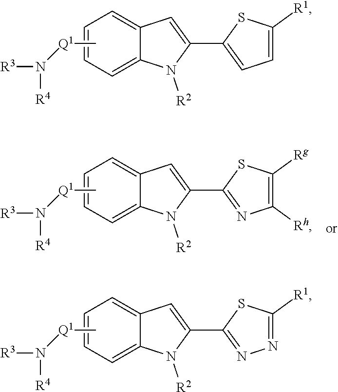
C[Q1]N([R3])[R4].C1=C2C(=CC=C1)C=C(C1=NN=C([R1])S1)N2[R2].C[Q1]N([R3])[R4].C1=C2C(=CC=C1)C=C(C1=NC([Rh])=C([Rg])S1)N2[R2].C[Q1]N([R3])[R4].C1=C2C(=CC=C1)C=C(C1=CC=C([R1])S1)N2[R2]
